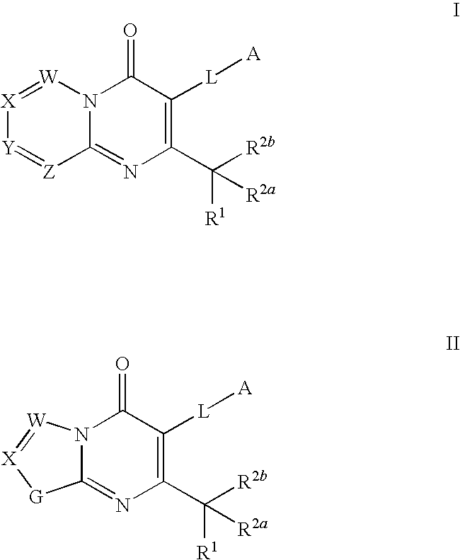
[X]1=[W]N2C(=NC(C([R2b])([R1])[R2a])=C([L][A])C2=O)[Z]=[Y]1.C12=NC(C([R2b])([R1])[R2a])=C([L][A])C(=O)N1[W]=[X][G]2
